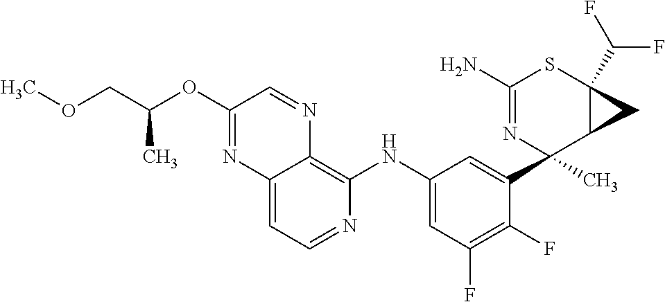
C12=CC=NC(NC3=CC(F)=C(F)C(C4(C)N=C(N)SC5(C(F)F)C4C5)=C3)=C1N=CC(OC(COC)C)=N2
